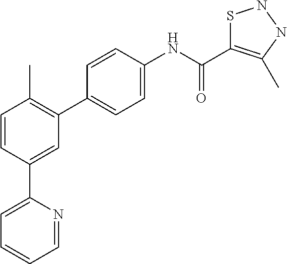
C1=C(C2=CC(C3=CC=C(NC(=O)C4=C(C)NNS4)C=C3)=C(C)C=C2)N=CC=C1
